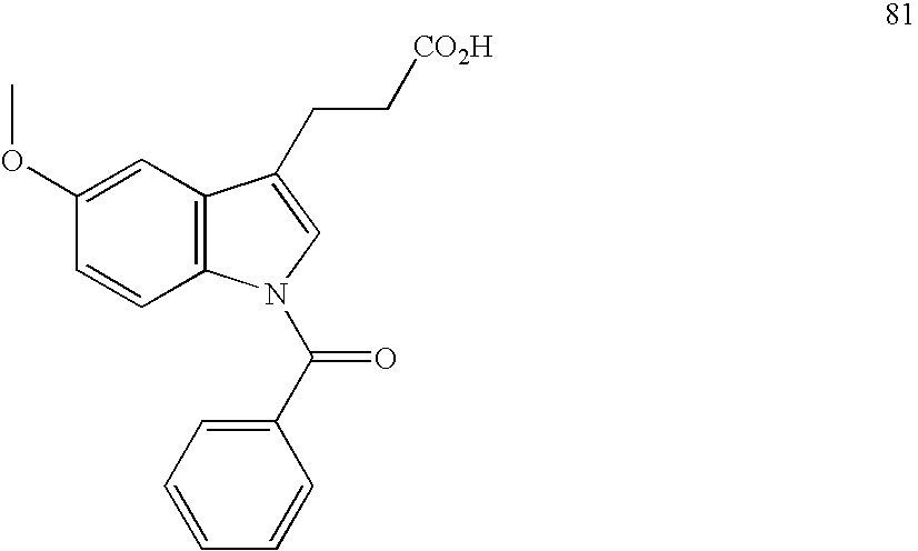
C1=C(OC)C=CC2=C1C(CC[CO2H])=CN2C(C1=CC=CC=C1)=O
